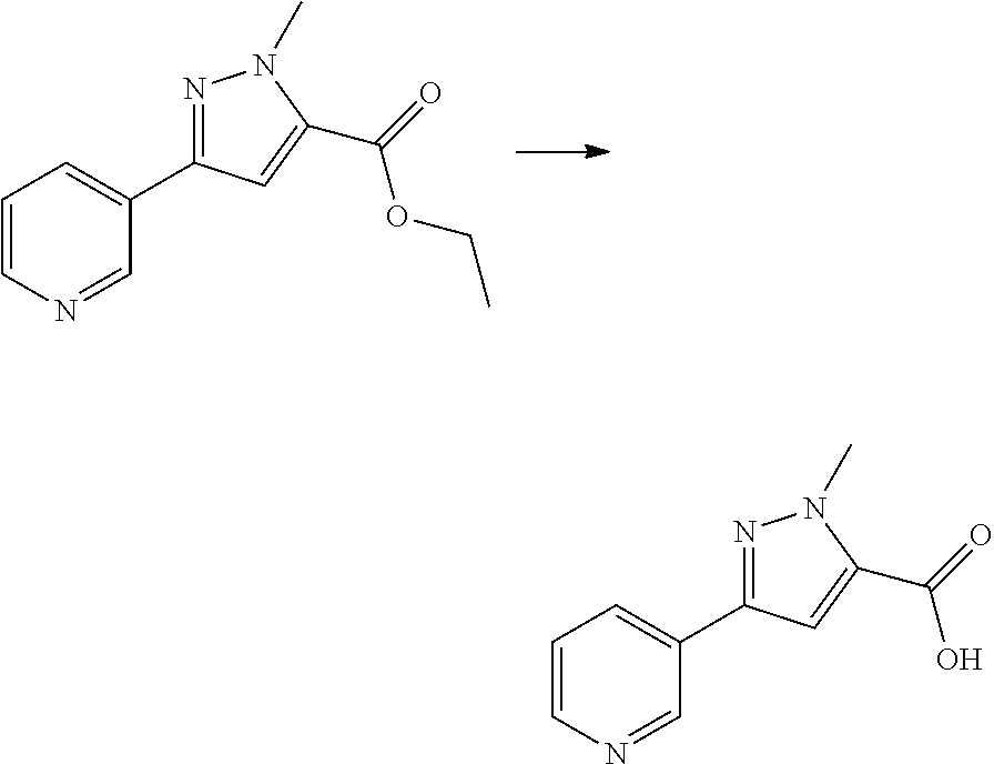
C1=CN=CC(C2=NN(C)C(C(OCC)=O)=C2)=C1.C1=CN=CC(C2=NN(C)C(C(O)=O)=C2)=C1
